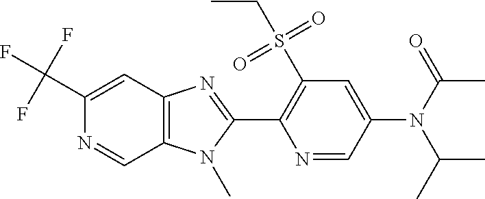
C1(C(F)(F)F)=CC2=C(C=N1)N(C)C(C1=C(S(CC)(=O)=O)C=C(N(C(C)C)C(C)=O)C=N1)=N2
